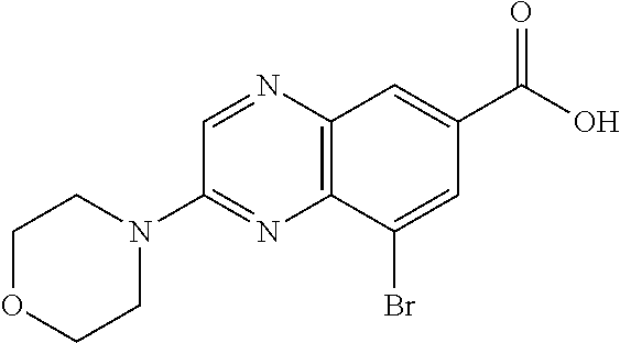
C1OCCN(C2=NC3=C(N=C2)C=C(C(O)=O)C=C3Br)C1
